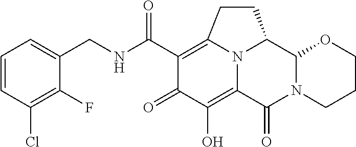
C1=CC(Cl)=C(F)C(CNC(C2=C3N4C(=C(O)C2=O)C(=O)N2C(C4CC3)OCCC2)=O)=C1
